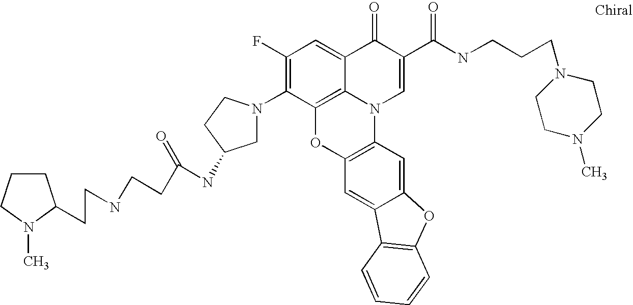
C1(F)=C(N2CC(NC(CCNCCC3CCCN3C)=O)CC2)C2=C3C(=C1)C(=O)C(C(=O)NCCCN1CCN(C)CC1)=CN3C1=C(O2)C=C2C(=C1)OC1=C2C=CC=C1
